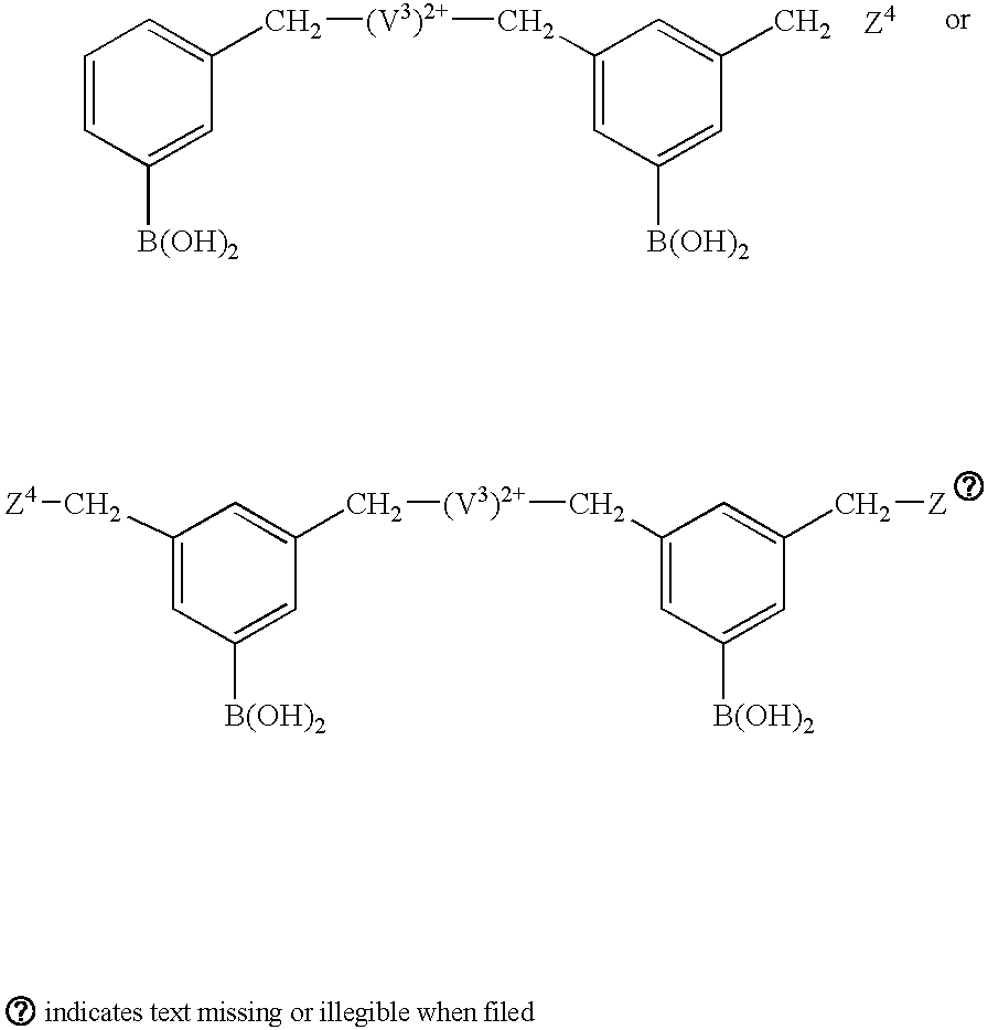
C1=CC([B(OH)2])=CC(C[(V3)2+]CC2=CC([B(OH)2])=CC(C)=C2)=C1.C1(C[Z4])=CC([B(OH)2])=CC(C[(V3)2+]CC2=CC([B(OH)2])=CC(C[Z])=C2)=C1
